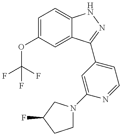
C1(OC(F)(F)F)=CC=C2C(=C1)C(C1=CC=NC(N3CCC(F)C3)=C1)=NN2
